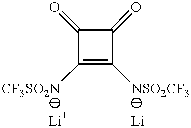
C1(=O)C([CF3SO2N])=C([NSO2CF3])C1=O
